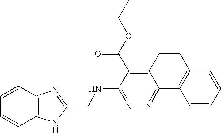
C1=CC2=C(C=C1)NC(CNC1=NN=C3C(=C1C(OCC)=O)CCC1=C3C=CC=C1)=N2
